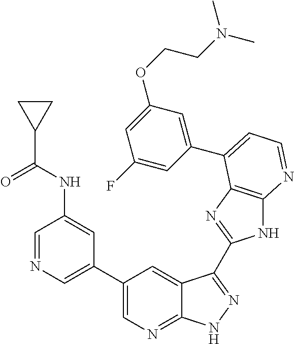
C1(C2=CN=CC(NC(C3CC3)=O)=C2)=CN=C2C(=C1)C(C1=NC3=C(N1)N=CC=C3C1=CC(OCCN(C)C)=CC(F)=C1)=NN2
